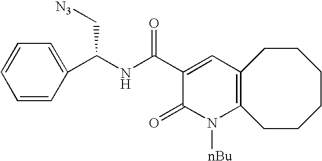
C12=C(CCCCCC1)N([nBu])C(=O)C(C(NC(C1=CC=CC=C1)C[N3])=O)=C2
